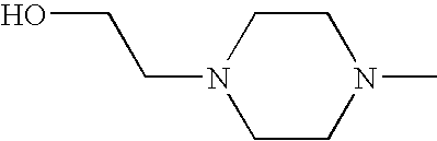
C1CN(CCO)CCN1C
